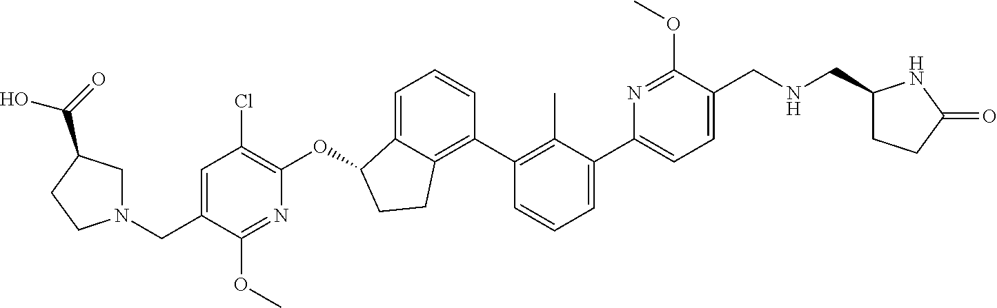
C(C1=CC(Cl)=C(OC2C3=CC=CC(C4=C(C)C(C5=CC=C(CNCC6CCC(=O)N6)C(OC)=N5)=CC=C4)=C3CC2)N=C1OC)N1CC(C(O)=O)CC1
